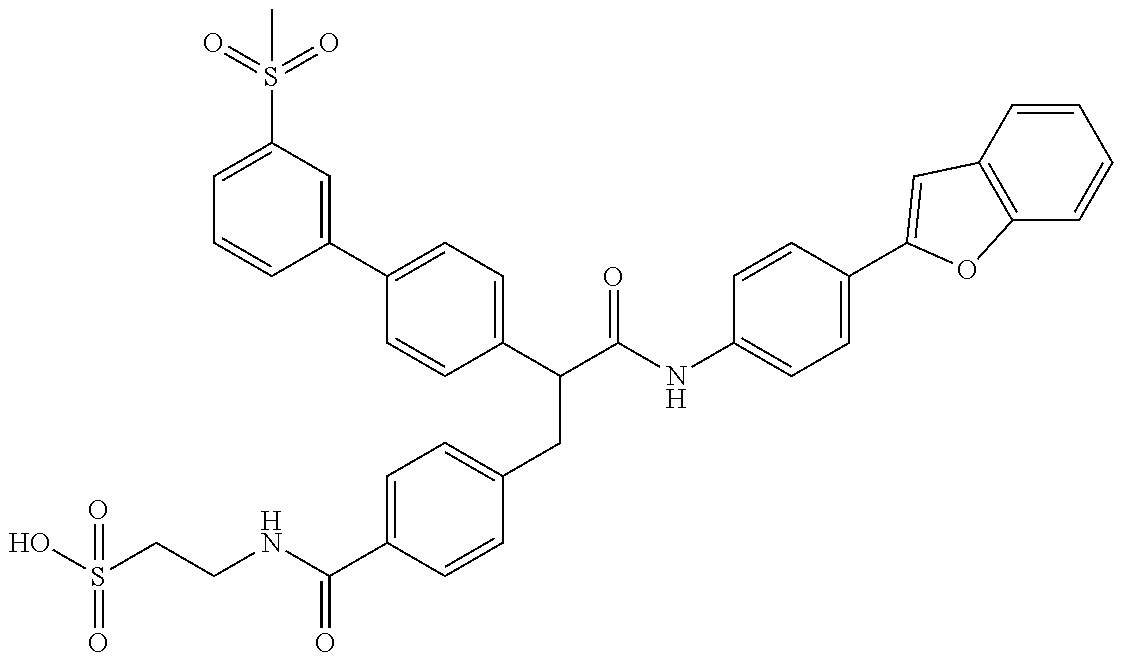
OS(CCNC(C1=CC=C(CC(C(NC2=CC=C(C3=CC4=C(C=CC=C4)O3)C=C2)=O)C2=CC=C(C3=CC(S(=O)(=O)C)=CC=C3)C=C2)C=C1)=O)(=O)=O
